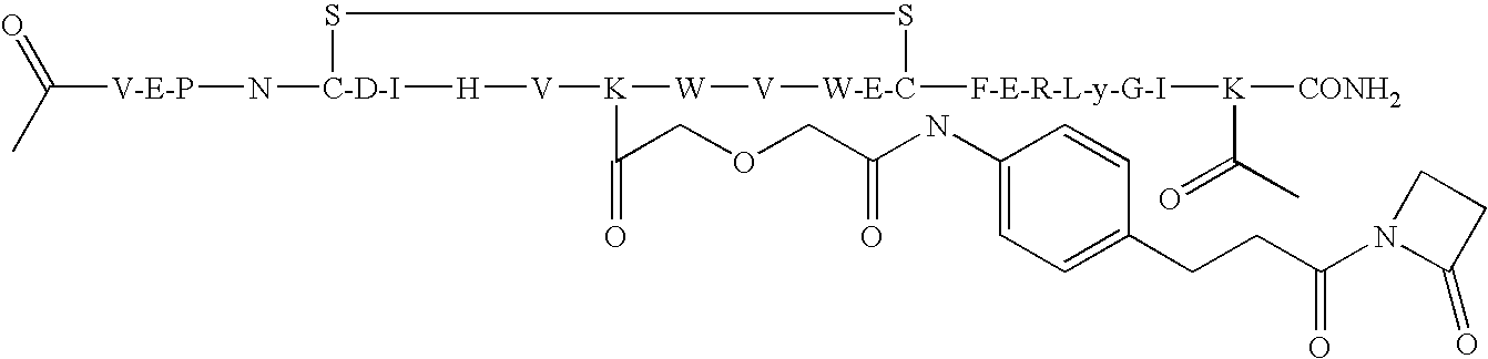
[V-E-P](N[C-D-I]1SS[W-E-C]([F-E-R-L-y-G-I][K]([CONH2])C(C)=O)[V][W][K](C(COCC(NC2=CC=C(CCC(N3C(=O)CC3)=O)C=C2)=O)=O)[V][H]1)C(=O)C
